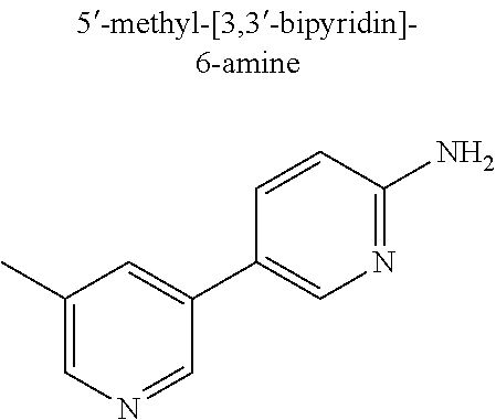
C1(C)=CN=CC(C2=CN=C(N)C=C2)=C1
